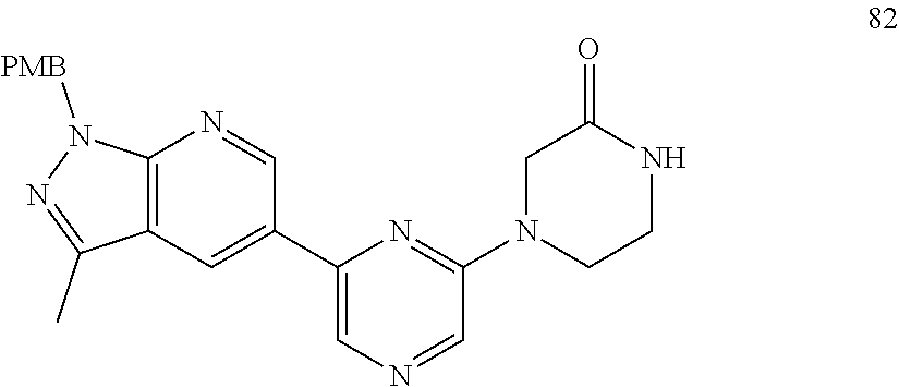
C1(C2=CC3=C(N=C2)N([PMB])N=C3C)=CN=CC(N2CCNC(=O)C2)=N1
